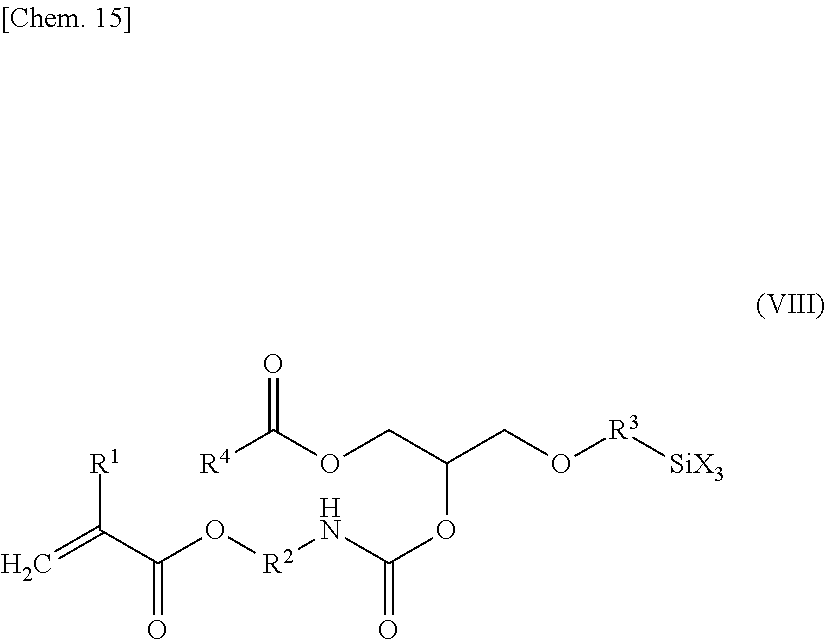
[R1]C(C(O[R2]NC(OC(CO[R3][SiX3])COC([R4])=O)=O)=O)=C
